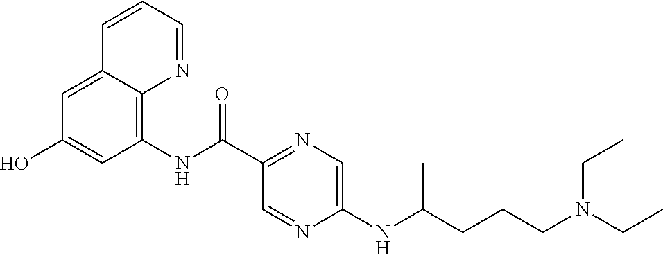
C12=CC(O)=CC(NC(C3=NC=C(NC(CCCN(CC)CC)C)N=C3)=O)=C1N=CC=C2
